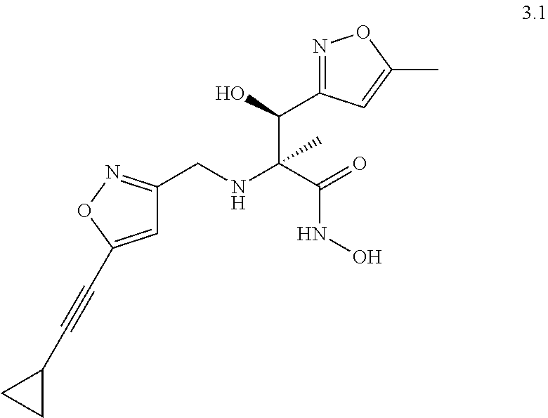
C1=C(C#CC2CC2)ON=C1CNC(C(=O)NO)(C)C(C1=NOC(C)=C1)O
